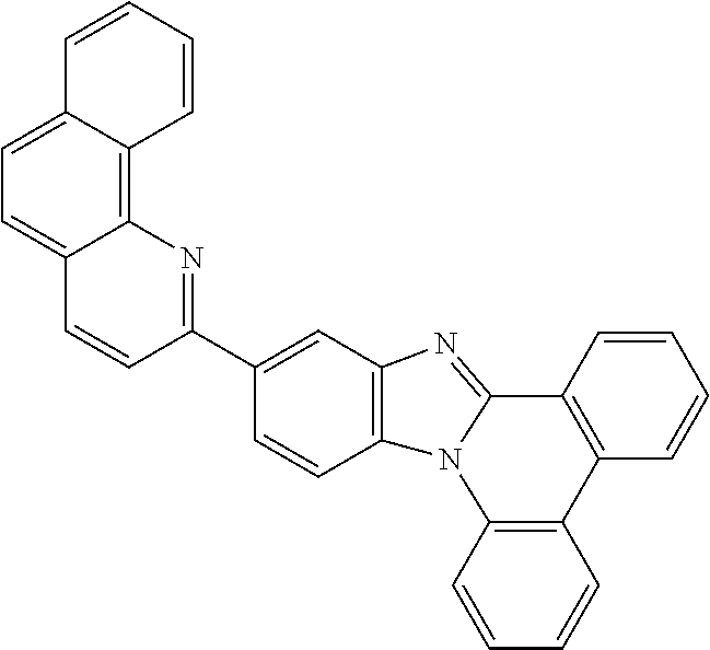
C1=CC2=C(C=C1)N1C(=NC3=C1C=CC(C1=NC4=C5C(=CC=C4C=C1)C=CC=C5)=C3)C1=C2C=CC=C1
